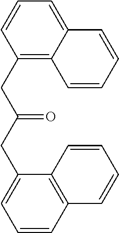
C1(CC(CC2=CC=CC3=C2C=CC=C3)=O)=C2C(=CC=C1)C=CC=C2
